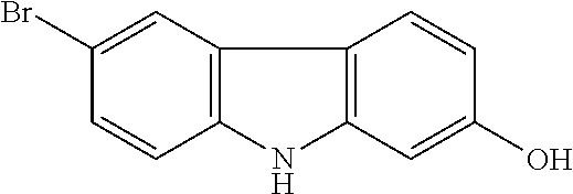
C12=C(C=C(Br)C=C1)C1=C(N2)C=C(O)C=C1
